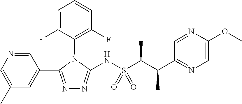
C1(N2C(NS(C(C(C3=NC=C(OC)N=C3)C)C)(=O)=O)=NN=C2C2=CC(C)=CN=C2)=C(F)C=CC=C1F
